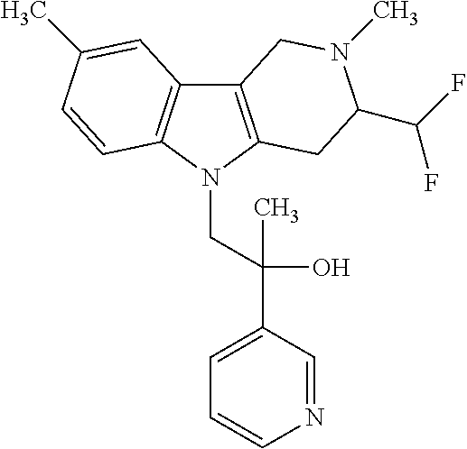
C12=C(N(CC(C3=CC=CN=C3)(O)C)C3=C1C=C(C)C=C3)CC(C(F)F)N(C)C2
